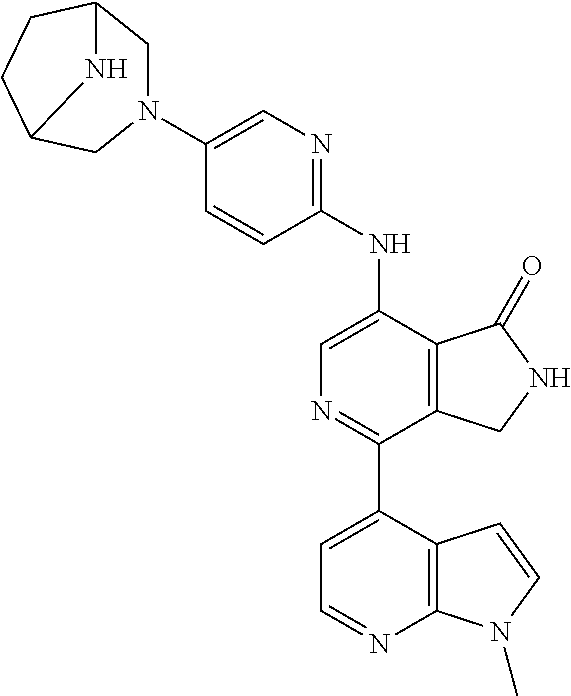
C1(N2CC3CCC(C2)N3)=CN=C(NC2=CN=C(C3=CC=NC4=C3C=CN4C)C3=C2C(=O)NC3)C=C1
